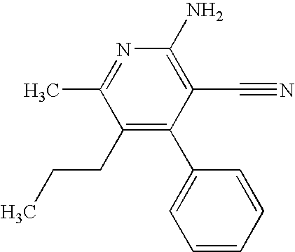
C1(CCC)=C(C2=CC=CC=C2)C(C#N)=C(N)N=C1C
